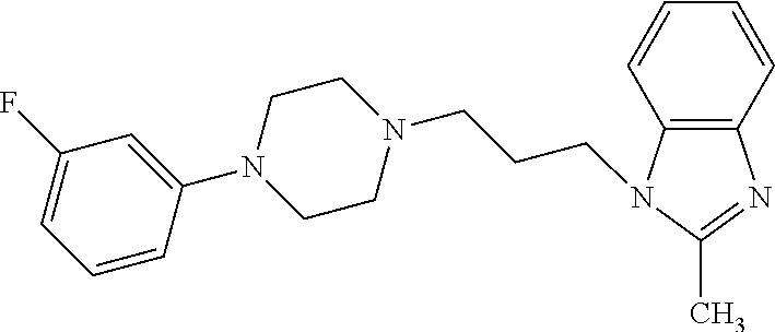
N1(C2=CC(F)=CC=C2)CCN(CCCN2C3=C(N=C2C)C=CC=C3)CC1
